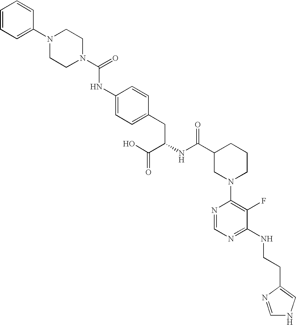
C1=CC=C(N2CCN(C(=O)NC3=CC=C(CC(NC(C4CN(C5=C(F)C(NCCC6=CNC=N6)=NC=N5)CCC4)=O)C(O)=O)C=C3)CC2)C=C1
